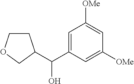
C1=C([OMe])C=C(C(C2CCOC2)O)C=C1[OMe]
